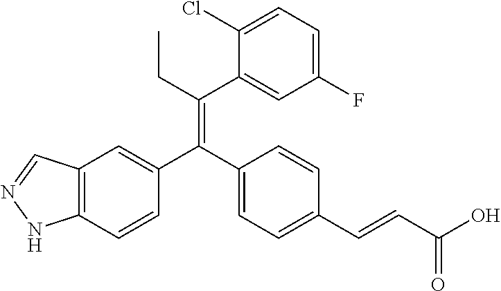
C12=C(C=CC(C(C3=CC=C(C=CC(O)=O)C=C3)=C(CC)C3=CC(F)=CC=C3Cl)=C1)NN=C2
